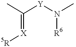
[5R][X]=C(C)[Y]N([R6])C
